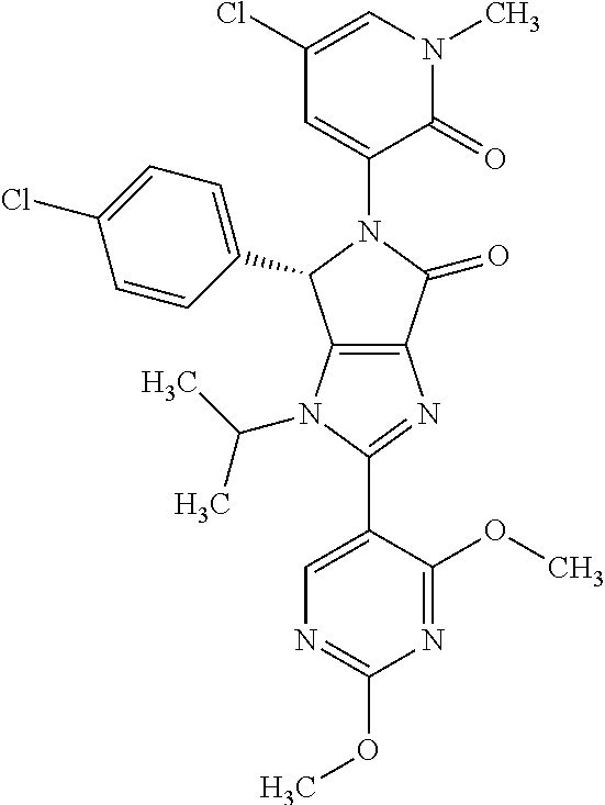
C12=C(C(=O)N(C3=CC(Cl)=CN(C)C3=O)C1C1=CC=C(Cl)C=C1)N=C(C1=CN=C(OC)N=C1OC)N2C(C)C
